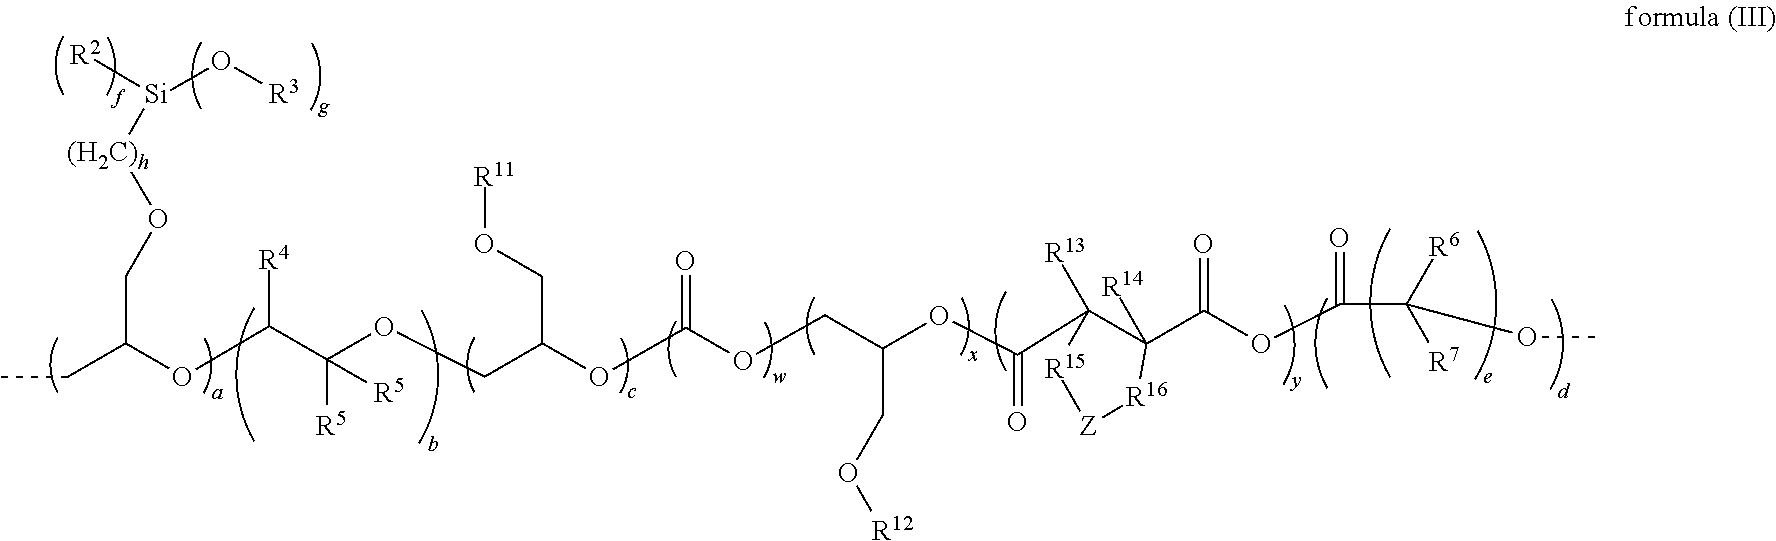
C(C(OC(C(OCC(OC(OCC(OC(C1([R13])C(C(OC(C([R6])([R7])OC)=O)=O)([R14])[R16][Z][R15]1)=O)CO[R12])=O)CO[R11])([R5])[R5])[R4])CO[(H2C)h][Si](O[R3])[R2])C
